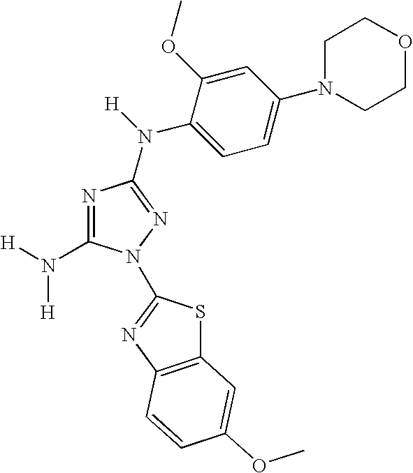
C1(N([H])[H])=NC(N([H])C2=CC=C(N3CCOCC3)C=C2OC)=NN1C1=NC2=C(S1)C=C(OC)C=C2
